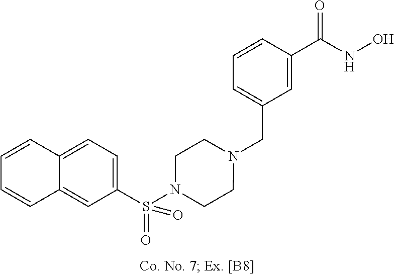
C(N1CCN(S(C2=CC=C3C(=C2)C=CC=C3)(=O)=O)CC1)C1=CC=CC(C(NO)=O)=C1
